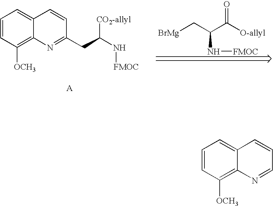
[BrMg]CC(C([O-allyl])=O)N[FMOC].C1=CC([OCH3])=C2C(=C1)C=CC(CC(N[FMOC])[CO2-allyl])=N2.[A].C1=CC([OCH3])=C2C(=C1)C=CC=N2
